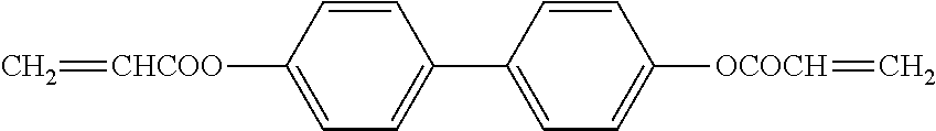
C1=CC(C2=CC=C([OCOCH]=C)C=C2)=CC=C1[CHCOO]=C
